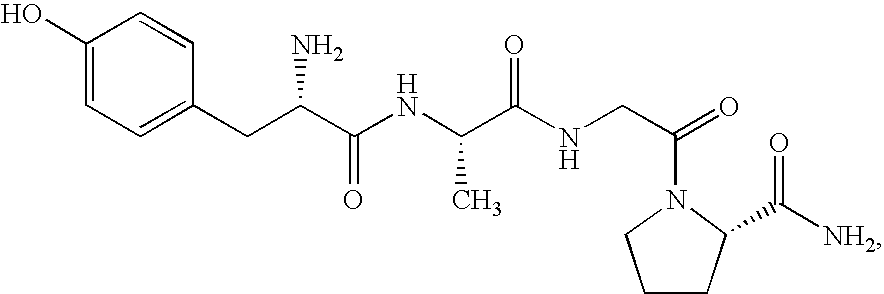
C1(O)=CC=C(CC(C(NC(C(NCC(=O)N2CCCC2C([NH2])=O)=O)C)=O)N)C=C1
